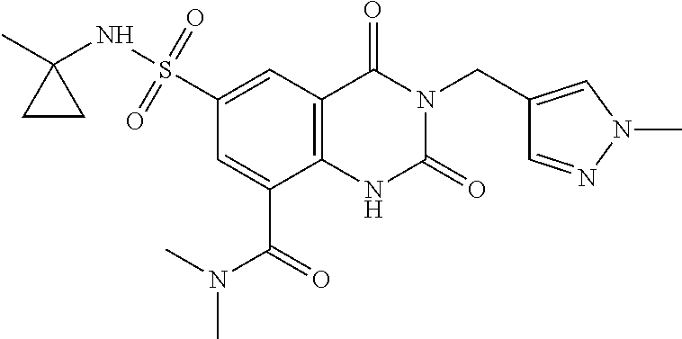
C(N1C(=O)NC2=C(C1=O)C=C(S(=O)(=O)NC1(C)CC1)C=C2C(N(C)C)=O)C1=CN(C)N=C1
